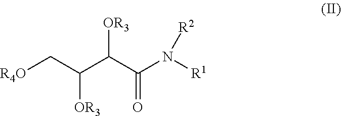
[R4O]CC([OR3])C(C(=O)N([R1])[R2])[OR3]
